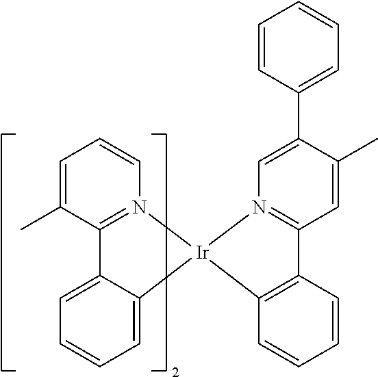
C12=C(C=CC=C1)[Ir]1(N3=C2C=C(C)C(C2=CC=CC=C2)=C3)C2=CC=CC=C2C2=N1C=CC=C2C
